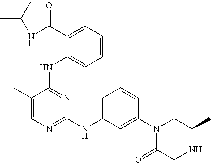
C1=C(NC2=NC=C(C)C(NC3=CC=CC=C3C(NC(C)C)=O)=N2)C=C(N2C(=O)CNC(C)C2)C=C1
